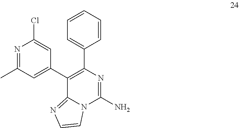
C1=CC=CC=C1C1=C(C2=CC(C)=NC(Cl)=C2)C2=NC=CN2C(N)=N1
